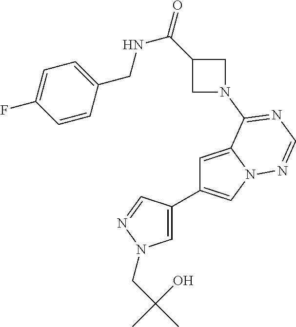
C1=C2N(C=C1C1=CN(CC(C)(O)C)N=C1)N=CN=C2N1CC(C(=O)NCC2=CC=C(F)C=C2)C1
